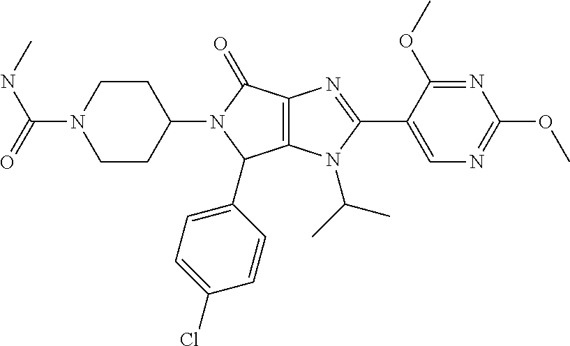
C12=C(N(C(C)C)C(C3=CN=C(OC)N=C3OC)=N1)C(C1=CC=C(Cl)C=C1)N(C1CCN(C(=O)NC)CC1)C2=O
